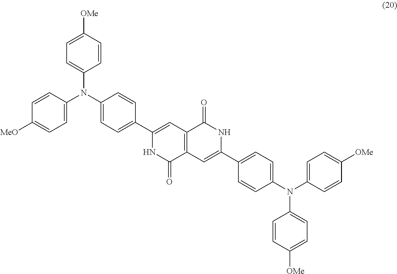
C1=C(N(C2=CC=C(C3=CC4=C(C(=O)N3)C=C(C3=CC=C(N(C5=CC=C([OMe])C=C5)C5=CC=C([OMe])C=C5)C=C3)NC4=O)C=C2)C2=CC=C([OMe])C=C2)C=CC([MeO])=C1
